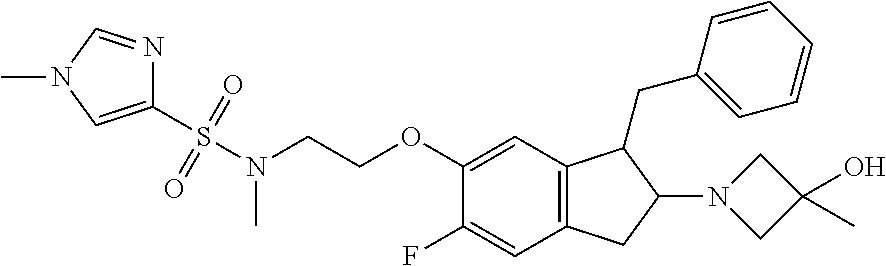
C1(S(=O)(=O)N(CCOC2=CC3=C(C=C2F)CC(N2CC(O)(C)C2)C3CC2=CC=CC=C2)C)=CN(C)C=N1
